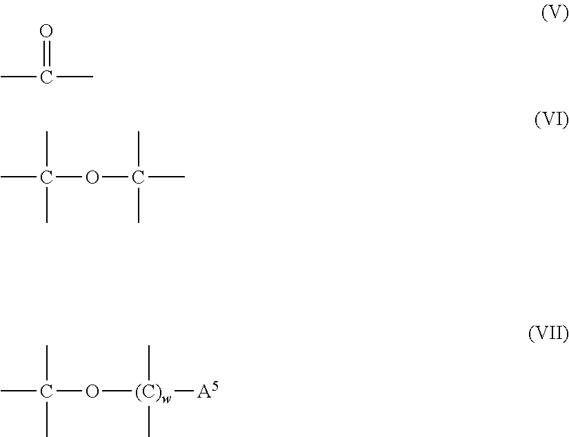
CC(=O)C.CC(OC(C)(C)C)(C)C.CC(O[(C)w](C)(C)[A5])(C)C
